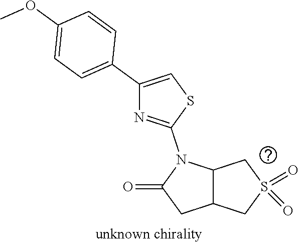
O=C1CC2C(N1C1=NC(C3=CC=C(OC)C=C3)=CS1)CS(=O)(=O)C2
